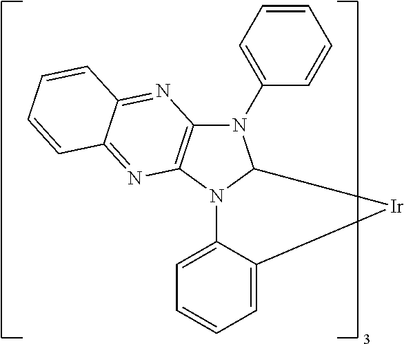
N12C3=CC=CC=C3[Ir]C1N(C1=CC=CC=C1)C1=C2N=C2C(=N1)C=CC=C2
